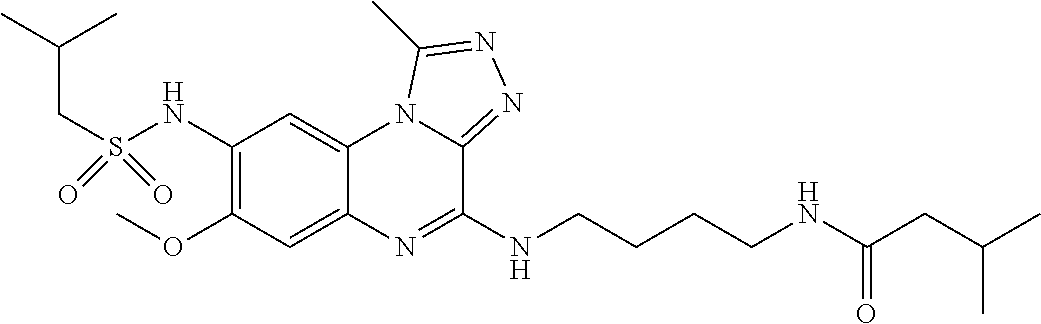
C1(NS(=O)(CC(C)C)=O)=C(OC)C=C2C(=C1)N1C(=NN=C1C)C(NCCCCNC(CC(C)C)=O)=N2
